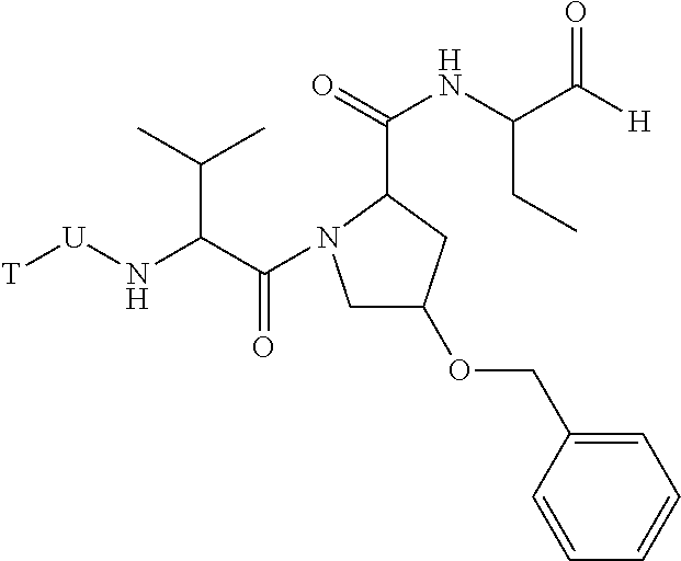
C(C(C(=O)N1CC(OCC2=CC=CC=C2)CC1C(=O)NC(C([H])=O)CC)N[U][T])(C)C
